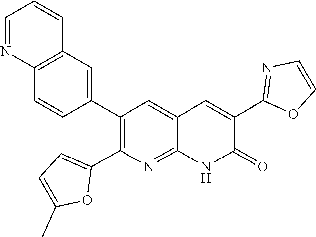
C12=C(C=C(C3=C(C4=CC=C(C)O4)N=C4C(=C3)C=C(C3=NC=CO3)C(=O)N4)C=C1)C=CC=N2
